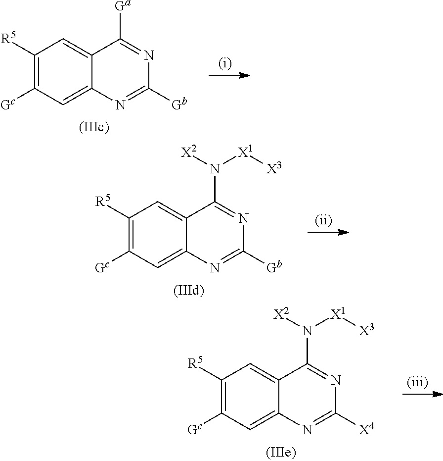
N1=C([Ga])C2=CC([R5])=C([Gc])C=C2N=C1[Gb].C1([Gb])=NC2=CC([Gc])=C([R5])C=C2C(N([X2])[X1][X3])=N1.C1([X4])=NC2=CC([Gc])=C([R5])C=C2C(N([X2])[X1][X3])=N1
